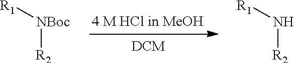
[R2][NBoc][R1].[R2]N[R1]
